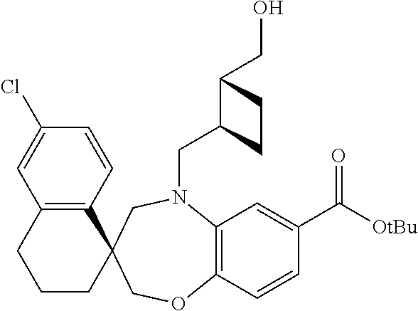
C1(Cl)=CC2=C(C=C1)C1(CCC2)CN(CC2C(CO)CC2)C2=C(C=CC(C([OtBu])=O)=C2)OC1
